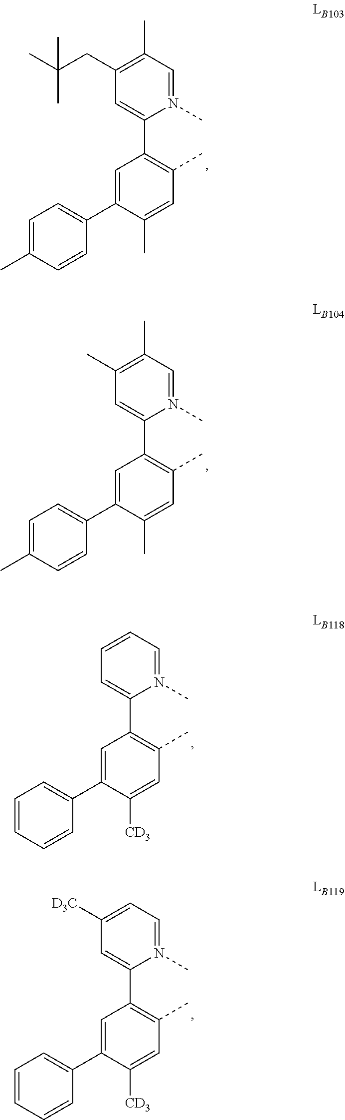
N1(C)=CC(C)=C(CC(C)(C)C)C=C1C1=C(C)C=C(C)C(C2=CC=C(C)C=C2)=C1.N1(C)=CC(C)=C(C)C=C1C1=C(C)C=C(C)C(C2=CC=C(C)C=C2)=C1.N1(C)=CC=CC=C1C1=C(C)C=C([CD3])C(C2=CC=CC=C2)=C1.N1(C)=CC=C([D3C])C=C1C1=C(C)C=C([CD3])C(C2=CC=CC=C2)=C1
